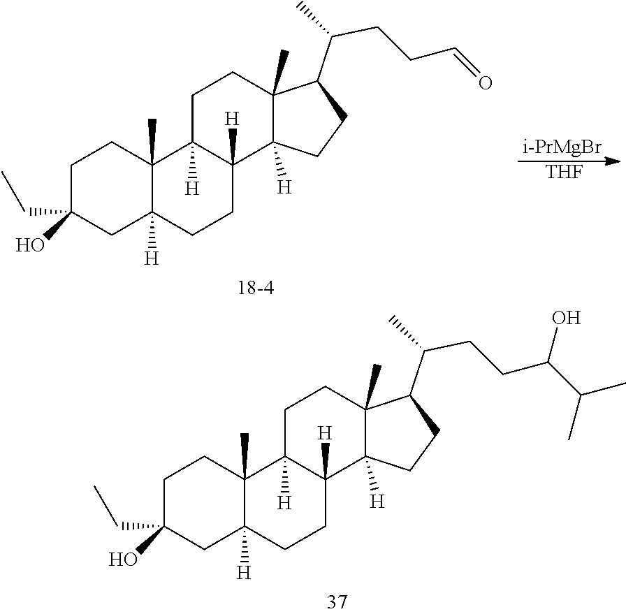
[i-PrMgBr].[THF].C(CCC=O)(C1CCC2([H])C3([H])CCC4([H])CC(O)(CC)CCC4(C)C3([H])CCC12C)C.C(CCC(C(C)C)O)(C1CCC2([H])C3([H])CCC4([H])CC(O)(CC)CCC4(C)C3([H])CCC12C)C
